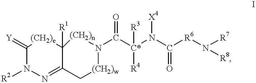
C1(=[Y])N([R2])N=C2C([R1])([(CH2)e]1)[(CH2)n]N(C([C*](N(C([R6]N([R7])[R8])=O)[X4])([R3])[R4])=O)[(CH2)w]C2
